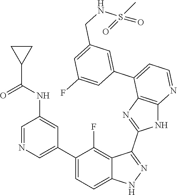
C1=NC=C(C2=CC=C3C(=C2F)C(C2=NC4=C(N2)N=CC=C4C2=CC(CNS(=O)(C)=O)=CC(F)=C2)=NN3)C=C1NC(C1CC1)=O
